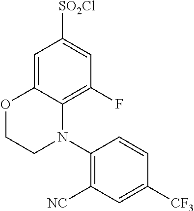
C1=C2C(=C(F)C=C1[SO2Cl])N(C1=C([NC])C=C([CF3])C=C1)CCO2
